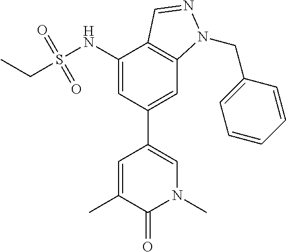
CC1=CC(C2=CC3=C(C(NS(CC)(=O)=O)=C2)C=NN3CC2=CC=CC=C2)=CN(C)C1=O
